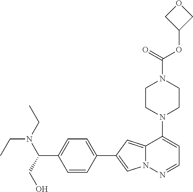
N1(C2=CC=NN3C2=CC(C2=CC=C(C(CO)N(CC)CC)C=C2)=C3)CCN(C(OC2COC2)=O)CC1
